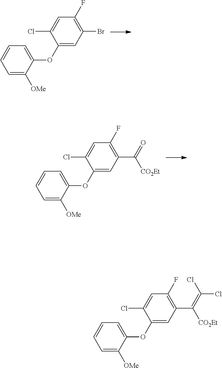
C1=C(Cl)C(OC2=CC=CC=C2[OMe])=CC(Br)=C1F.C1=C(Cl)C(OC2=CC=CC=C2[OMe])=CC(C(=O)[CO2Et])=C1F.C1=C(Cl)C(OC2=CC=CC=C2[OMe])=CC(C(=C(Cl)Cl)[CO2Et])=C1F
